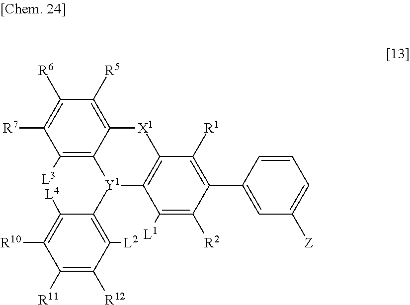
C1([R6])=C([R7])C([L3])=C2C(=C1[R5])[X1]C1=C([Y1]2C2=C([L2])C([R12])=C([R11])C([R10])=C2[L4])C([L1])=C([R2])C(C2=CC([Z])=CC=C2)=C1[R1]
